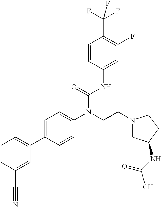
C1=CC(C#N)=CC(C2=CC=C(N(CCN3CCC(NC(C)=O)C3)C(=O)NC3=CC(F)=C(C(F)(F)F)C=C3)C=C2)=C1
